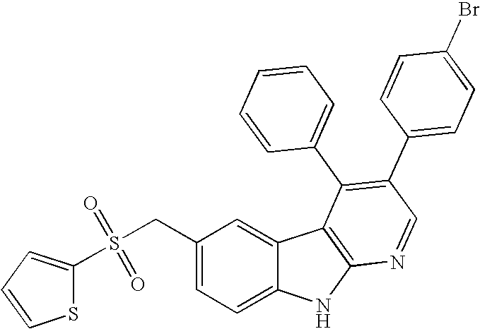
S(CC1=CC=C2C(=C1)C1=C(N2)N=CC(C2=CC=C(Br)C=C2)=C1C1=CC=CC=C1)(=O)(=O)C1=CC=CS1
